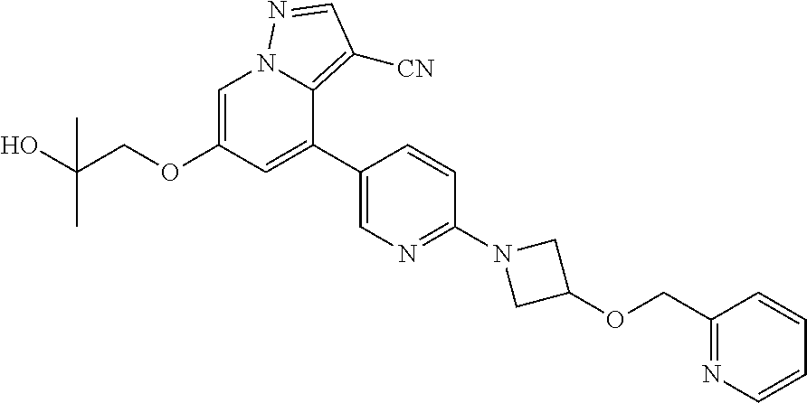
C1=C(OCC(O)(C)C)C=C(C2=CN=C(N3CC(OCC4=NC=CC=C4)C3)C=C2)C2=C([CN])C=NN12
